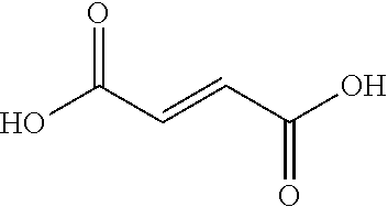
OC(C=CC(O)=O)=O
